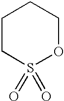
C1CS(=O)(=O)OCC1
